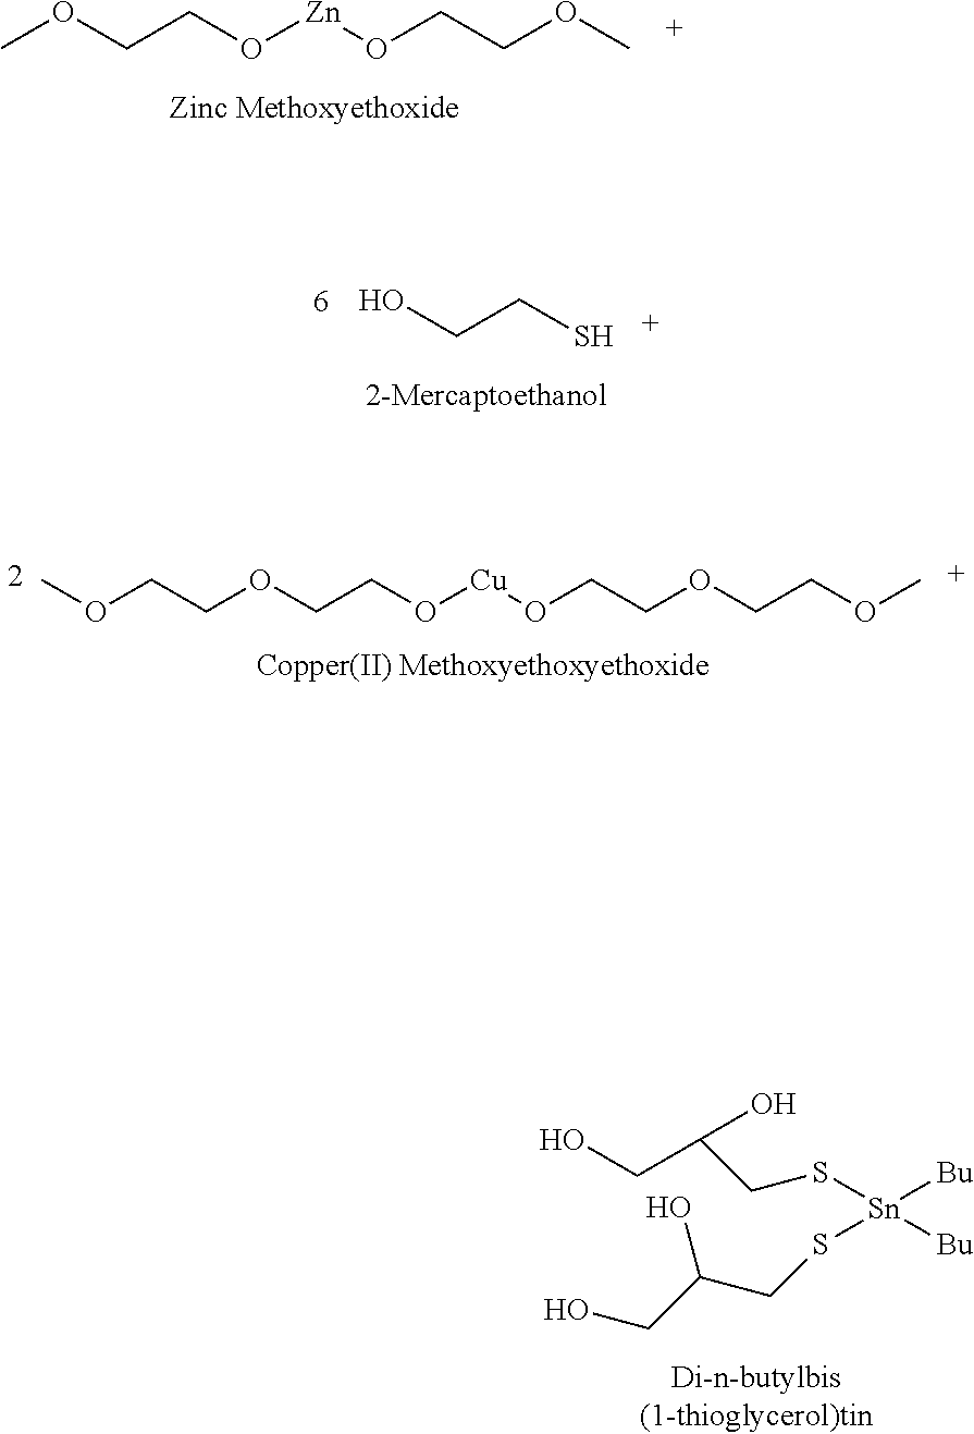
OCC(CS[Sn]([Bu])(SCC(CO)O)[Bu])O.COCCO[Zn]OCCOC.COCCOCCO[Cu]OCCOCCOC.OCCS
